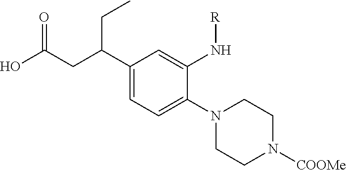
N1(C2=CC=C(C(CC(O)=O)CC)C=C2N[R])CCN([COOMe])CC1
